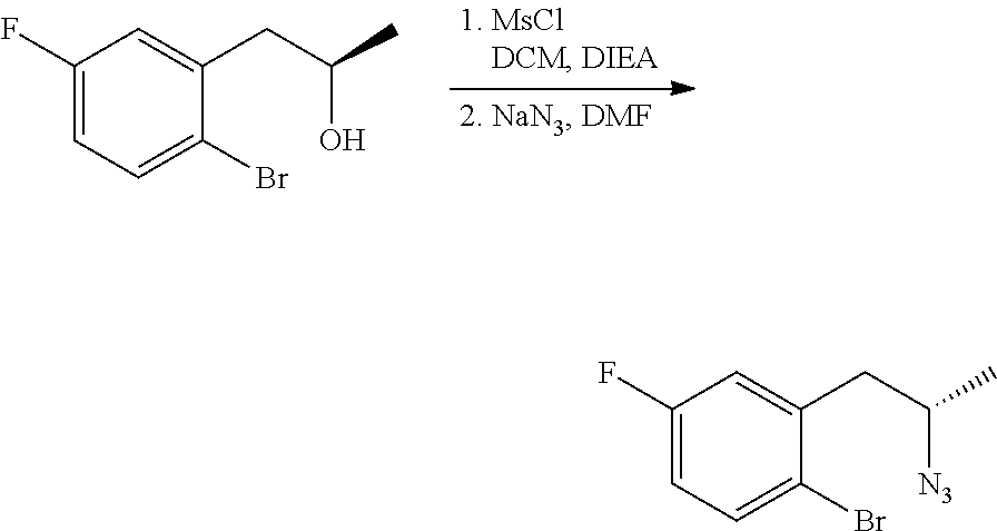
C1(F)=CC=C(Br)C(CC(O)C)=C1.C1(F)=CC=C(Br)C(CC([N3])C)=C1
